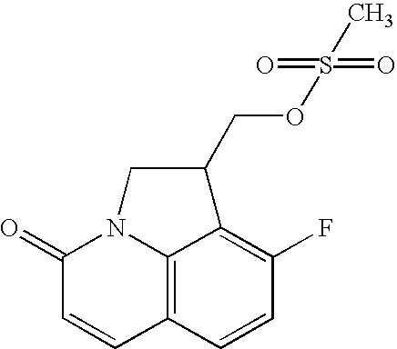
C12=C3C=CC(F)=C1C(COS(C)(=O)=O)CN2C(=O)C=C3
